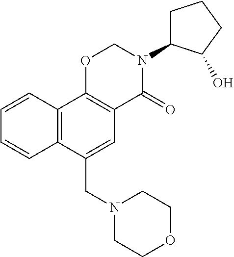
N1(CC2=CC3=C(C4=C2C=CC=C4)OCN(C2CCCC2O)C3=O)CCOCC1
